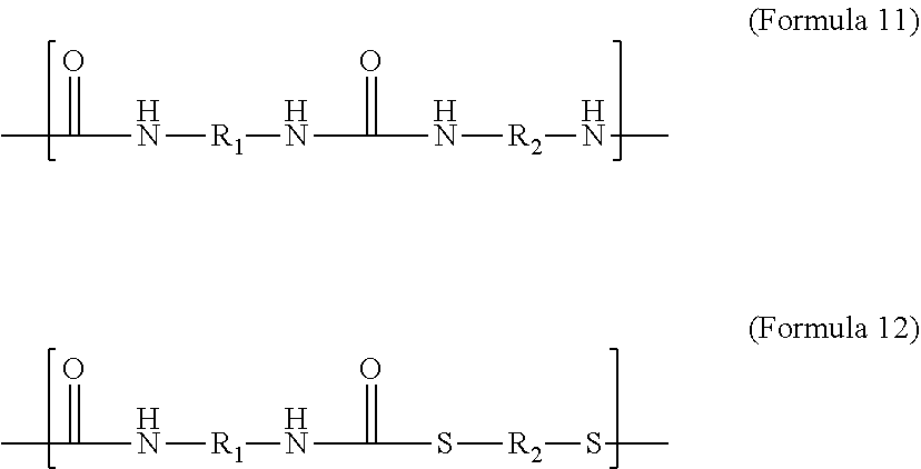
CC(N[R1]NC(N[R2]NC)=O)=O.CC(N[R1]NC(S[R2]SC)=O)=O
